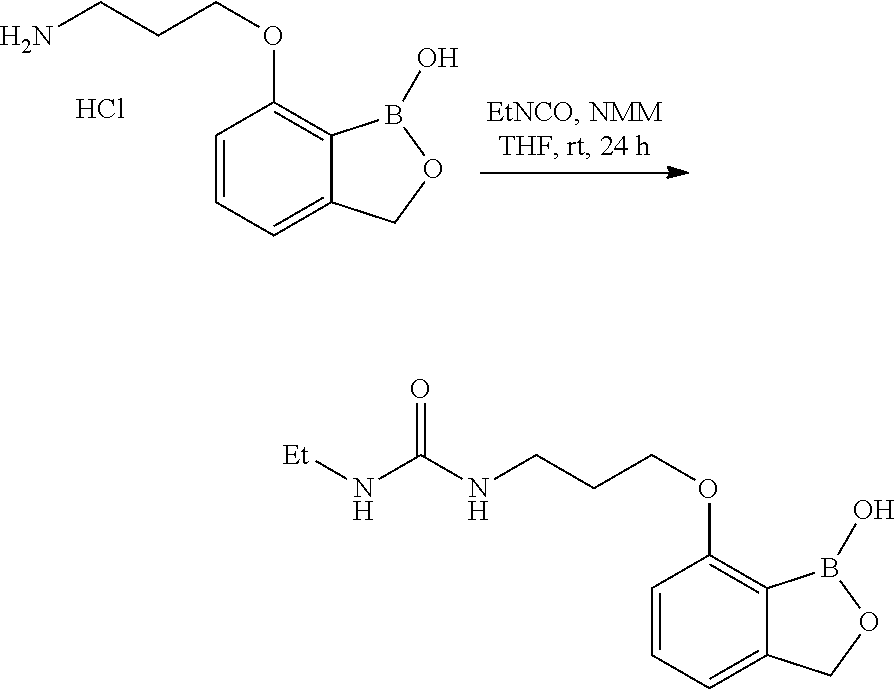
C1=CC=C2C(=C1OCCCNC(N[Et])=O)B(O)OC2.C1=CC=C2C(=C1OCCCN)B(O)OC2.Cl
